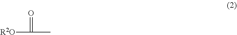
C(C)(=O)[R2O]
